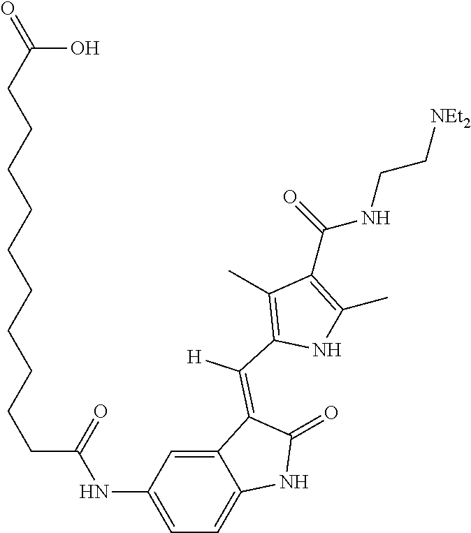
C12=CC(NC(CCCCCCCCCCC(O)=O)=O)=CC=C1NC(=O)C2=C(C1=C(C)C(C(=O)NCC[NEt2])=C(C)N1)[H]
